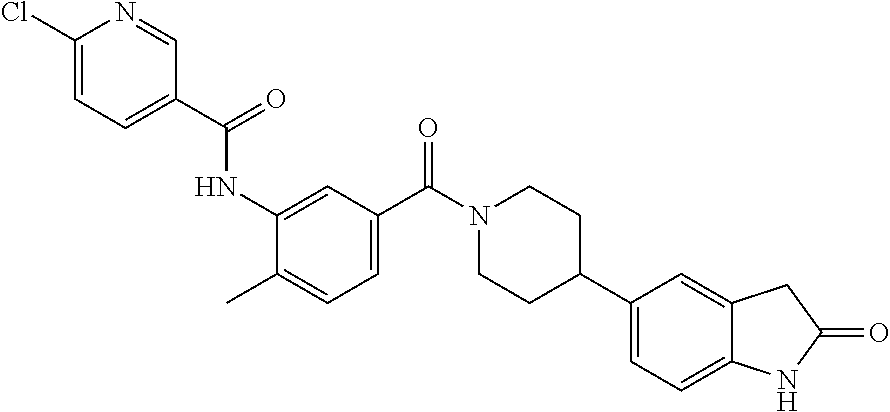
ClC1=CC=C(C(=O)NC2=CC(C(N3CCC(C4=CC=C5C(=C4)CC(=O)N5)CC3)=O)=CC=C2C)C=N1
